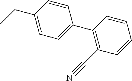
C1=C(CC)C=CC(C2=C(C#N)C=CC=C2)=C1
